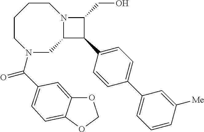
C1CCCN(C(=O)C2=CC=C3C(=C2)OCO3)CC2N1C(CO)C2C1=CC=C(C2=CC=CC([Me])=C2)C=C1
